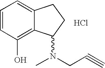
C1(O)=C2C(=CC=C1)CCC2N(CC#C)C.Cl
